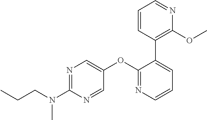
N1=C(N(CCC)C)N=CC(OC2=NC=CC=C2C2=C(OC)N=CC=C2)=C1
